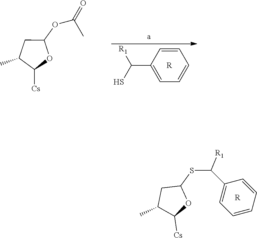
C1(SC(C2=CC=CC=C2)[R1])CC(C)C([Cs])O1.[R].C1(OC(C)=O)CC(C)C([Cs])O1.C(C1=CC=CC=C1)(S)[R1].[R]
